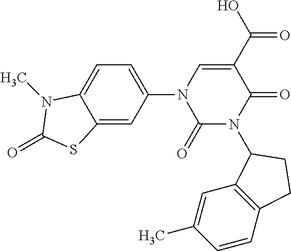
C1=C(N2C(=O)N(C3C4=C(C=CC(C)=C4)CC3)C(=O)C(C(=O)O)=C2)C=C2C(=C1)N(C)C(=O)S2
